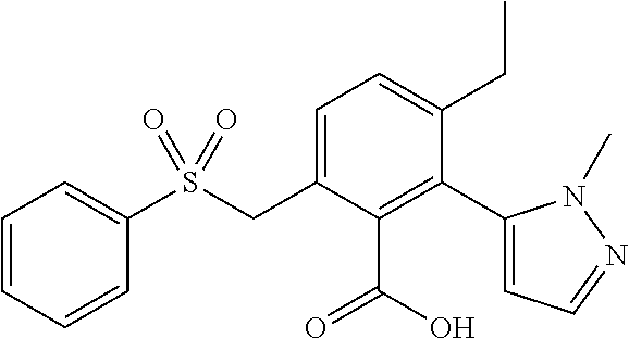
CCC1=CC=C(CS(C2=CC=CC=C2)(=O)=O)C(C(O)=O)=C1C1=CC=NN1C
